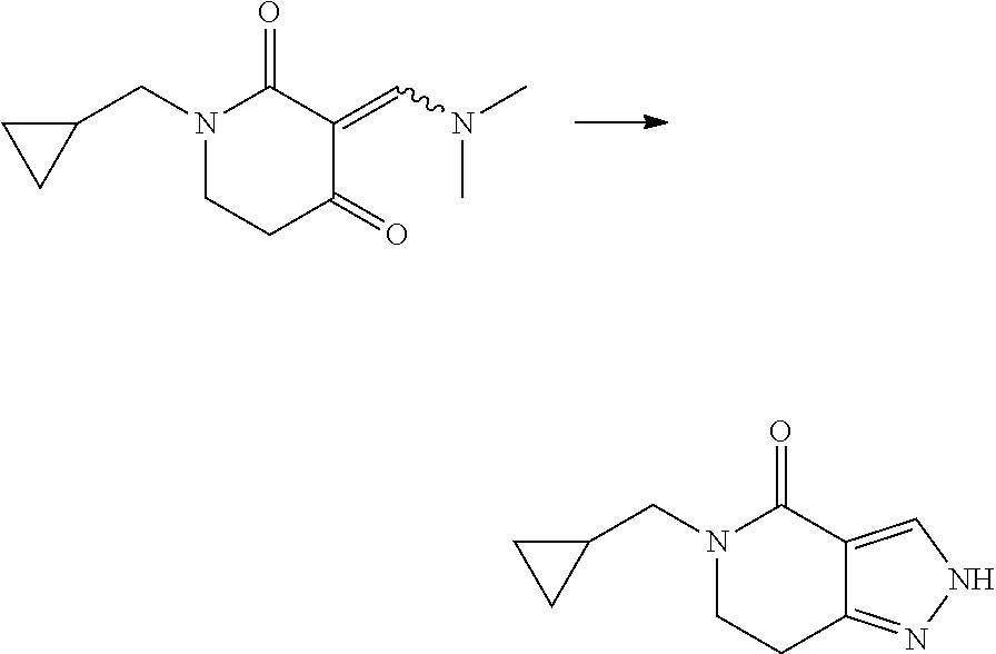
N1(CC2CC2)CCC(=O)C(=CN(C)C)C1=O.N1(CC2CC2)CCC2=NNC=C2C1=O
